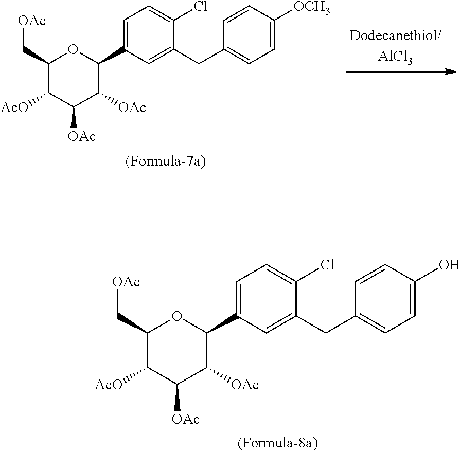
C1=C(C2C([OAc])C([OAc])C([AcO])C(C[OAc])O2)C=C(CC2=CC=C([OCH3])C=C2)C(Cl)=C1.C1=C(C2C([OAc])C([OAc])C([AcO])C(C[OAc])O2)C=C(CC2=CC=C(O)C=C2)C(Cl)=C1
